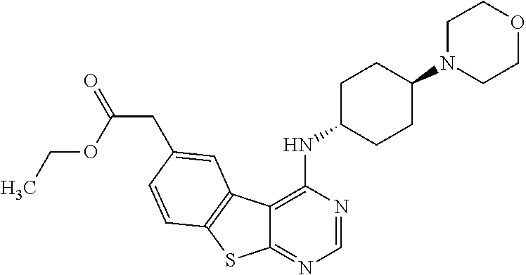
C12=NC=NC(NC3CCC(N4CCOCC4)CC3)=C1C1=C(S2)C=CC(CC(=O)OCC)=C1
